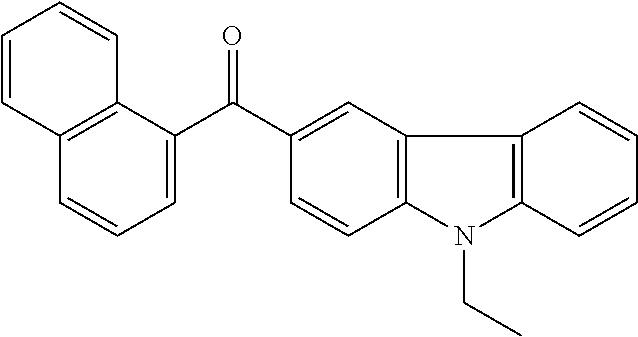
C1=CC=C(C(=O)C2=CC3=C(C=C2)N(CC)C2=C3C=CC=C2)C2=C1C=CC=C2
